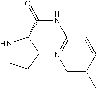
C(NC1=NC=C(C)C=C1)(=O)C1NCCC1
